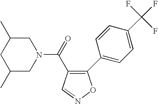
C1(C)CN(C(=O)C2=C(C3=CC=C(C(F)(F)F)C=C3)ON=C2)CC(C)C1
